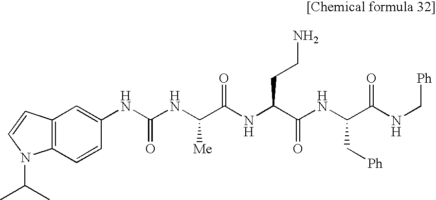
C12=C(C=CC(NC(NC(C(NC(C(NC(C(=O)NC[Ph])C[Ph])=O)CCN)=O)[Me])=O)=C1)N(C(C)C)C=C2
